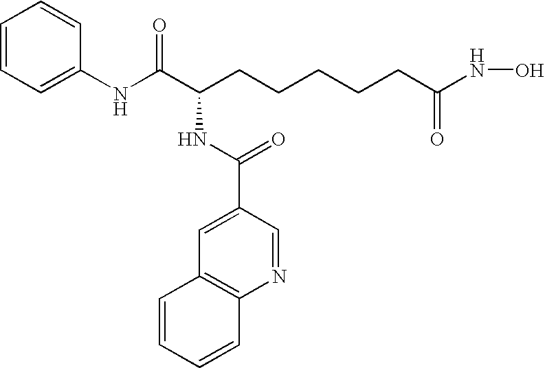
C1=CC=C(NC(C(CCCCCC(NO)=O)NC(C2=CC3=C(N=C2)C=CC=C3)=O)=O)C=C1
